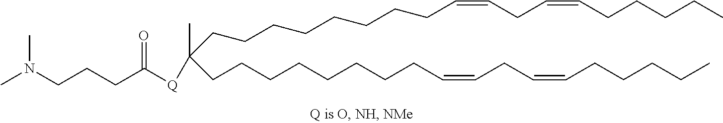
C(CCCCCCCC=CCC=CCCCCC)C(CCCCCCCCC=CCC=CCCCCC)(C)[Q]C(CCCN(C)C)=O
